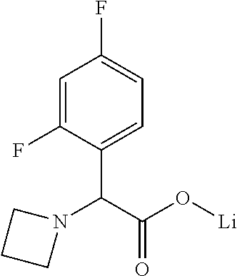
C1=C(F)C(C(C(O[Li])=O)N2CCC2)=CC=C1F
